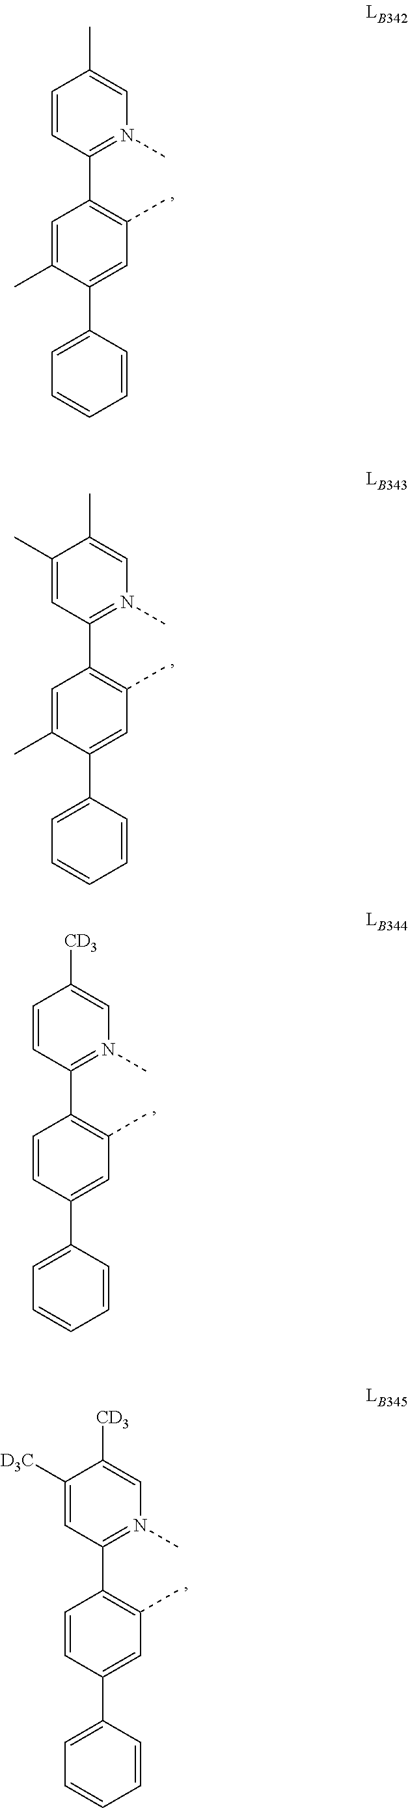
C1(C2=CC=CC=C2)=CC(C)=C(C2=N(C)C=C(C)C=C2)C=C1C.C1(C2=CC=CC=C2)=CC(C)=C(C2=N(C)C=C(C)C(C)=C2)C=C1C.C1(C2=CC=CC=C2)=CC(C)=C(C2=N(C)C=C([CD3])C=C2)C=C1.C1(C2=CC=CC=C2)=CC(C)=C(C2=N(C)C=C([CD3])C([D3C])=C2)C=C1
